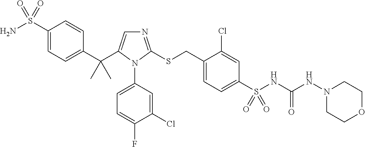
C1(S(N)(=O)=O)=CC=C(C(C)(C)C2=CN=C(SCC3=CC=C(S(=O)(NC(NN4CCOCC4)=O)=O)C=C3Cl)N2C2=CC=C(F)C(Cl)=C2)C=C1
